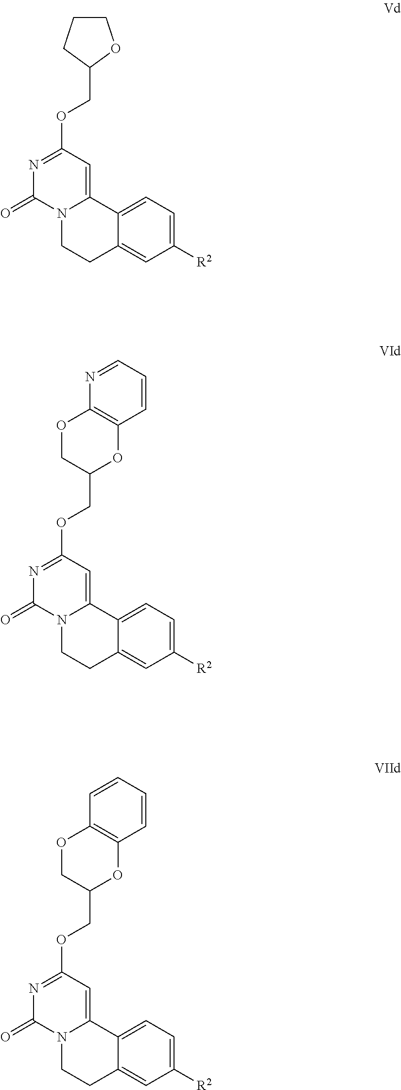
C1([R2])=CC=C2C(=C1)CCN1C2=CC(OCC2OCCC2)=NC1=O.C1([R2])=CC=C2C(=C1)CCN1C2=CC(OCC2OC3=C(OC2)N=CC=C3)=NC1=O.C1([R2])=CC=C2C(=C1)CCN1C2=CC(OCC2OC3=C(OC2)C=CC=C3)=NC1=O
